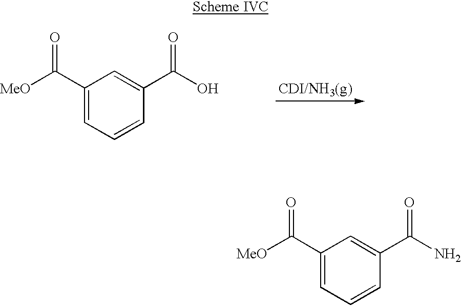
C1(C(N)=O)=CC(C([MeO])=O)=CC=C1.C1(C(O)=O)=CC(C([MeO])=O)=CC=C1
